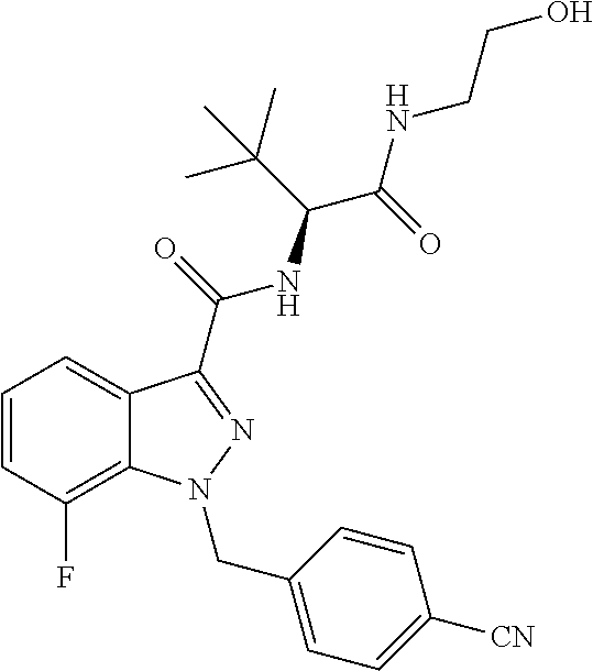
C1=CC(F)=C2C(=C1)C(C(=O)NC(C(=O)NCCO)C(C)(C)C)=NN2CC1=CC=C([CN])C=C1
